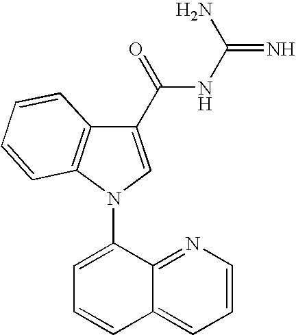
C1(C(NC(=N)N)=O)=CN(C2=CC=CC3=CC=CN=C23)C2=C1C=CC=C2
